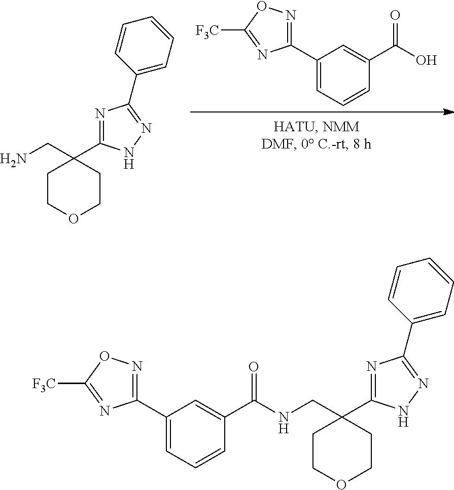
C1(C2=NOC([F3C])=N2)=CC=CC(C(O)=O)=C1.C1(C2(CN)CCOCC2)=NC(C2=CC=CC=C2)=NN1.C1(C2=NOC([F3C])=N2)=CC=CC(C(NCC2(C3=NC(C4=CC=CC=C4)=NN3)CCOCC2)=O)=C1
